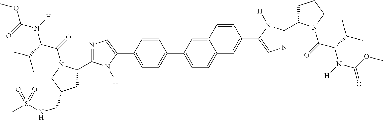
COC(N([H])C(C(C)C)C(=O)N1C(C2=NC=C(C3=CC=C(C4=CC=C5C(=C4)C=CC(C4=CN=C(C6CCCN6C(=O)C(C(C)C)N([H])C(OC)=O)N4[H])=C5)C=C3)N2[H])CC(CNS(C)(=O)=O)C1)=O
